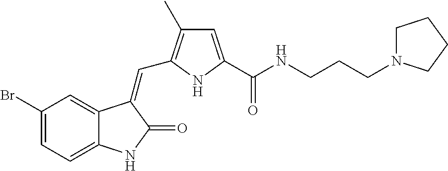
C1(Br)=CC=C2C(=C1)C(=CC1=C(C)C=C(C(NCCCN3CCCC3)=O)N1)C(=O)N2
